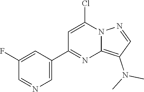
C12=C(N(C)C)C=NN1C(Cl)=CC(C1=CN=CC(F)=C1)=N2
